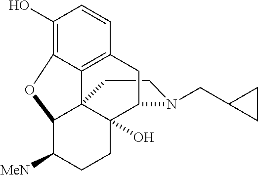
C1CN(CC2CC2)C2C3(O)C14C1=C(C=CC(O)=C1OC4C([MeN])CC3)C2
